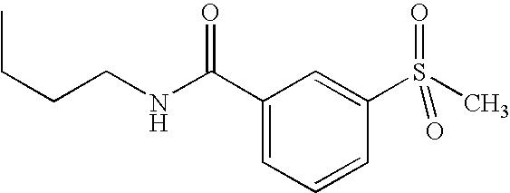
CCCCNC(C1=CC=CC(S(C)(=O)=O)=C1)=O
